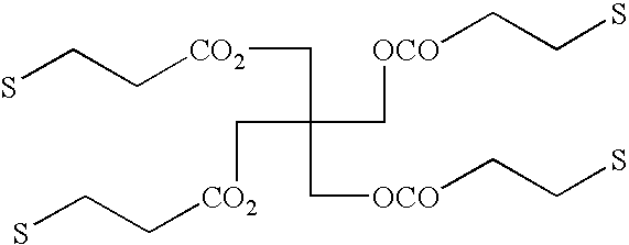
C(C(C[OCO]CCS)(C[CO2]CCS)C[OCO]CCS)[CO2]CCS
